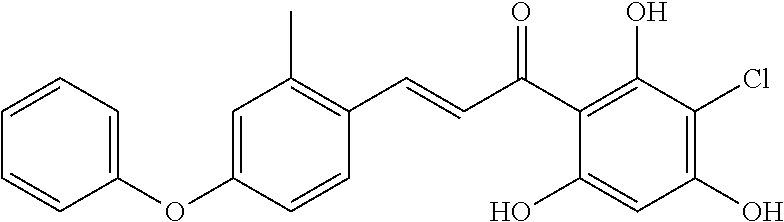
C(C(C1=C(O)C(Cl)=C(O)C=C1O)=O)=CC1=C(C)C=C(OC2=CC=CC=C2)C=C1
